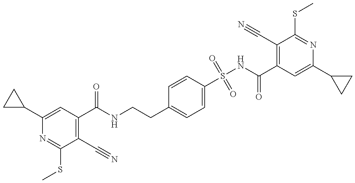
C1(C2CC2)=CC(C(NCCC2=CC=C(S(NC(C3=C(C#N)C(SC)=NC(C4CC4)=C3)=O)(=O)=O)C=C2)=O)=C(C#N)C(SC)=N1
